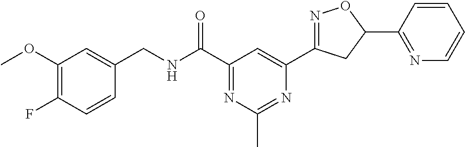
C1(OC)=C(F)C=CC(CNC(C2=NC(C)=NC(C3=NOC(C4=NC=CC=C4)C3)=C2)=O)=C1
